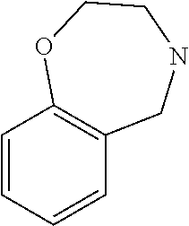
C1=CC=CC2=C1OCCNC2
